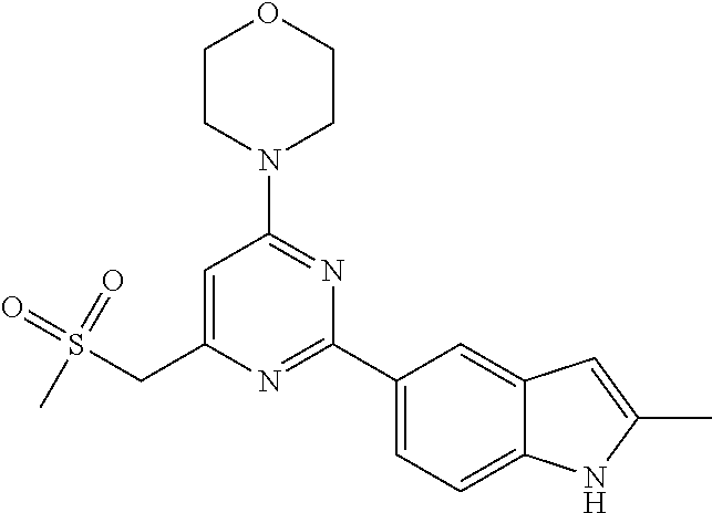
C1=C(CS(=O)(=O)C)N=C(C2=CC=C3C(=C2)C=C(C)N3)N=C1N1CCOCC1
